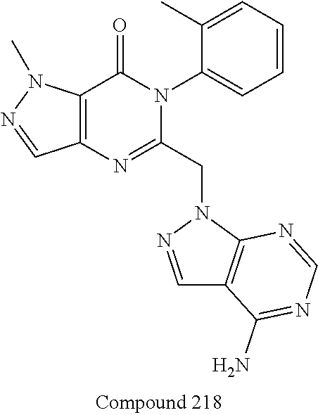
C12=C(C(=O)N(C3=CC=CC=C3C)C(CN3N=CC4=C3N=CN=C4N)=N1)N(C)N=C2
